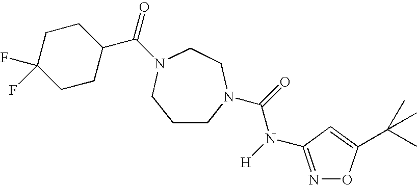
C1CN(C(=O)N([H])C2=NOC(C(C)(C)C)=C2)CCN(C(=O)C2CCC(F)(F)CC2)C1
